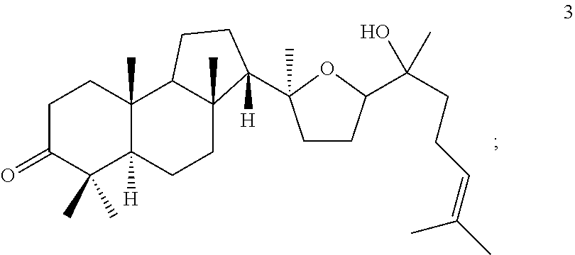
C1C(=O)C(C)(C)C2([H])C(C)(C1)C1C(C)(CC2)C(C2(C)CCC(C(CCC=C(C)C)(O)C)O2)([H])CC1
